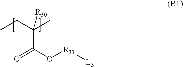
CCC(C)(C(=O)O[R31][L3])[R30]
